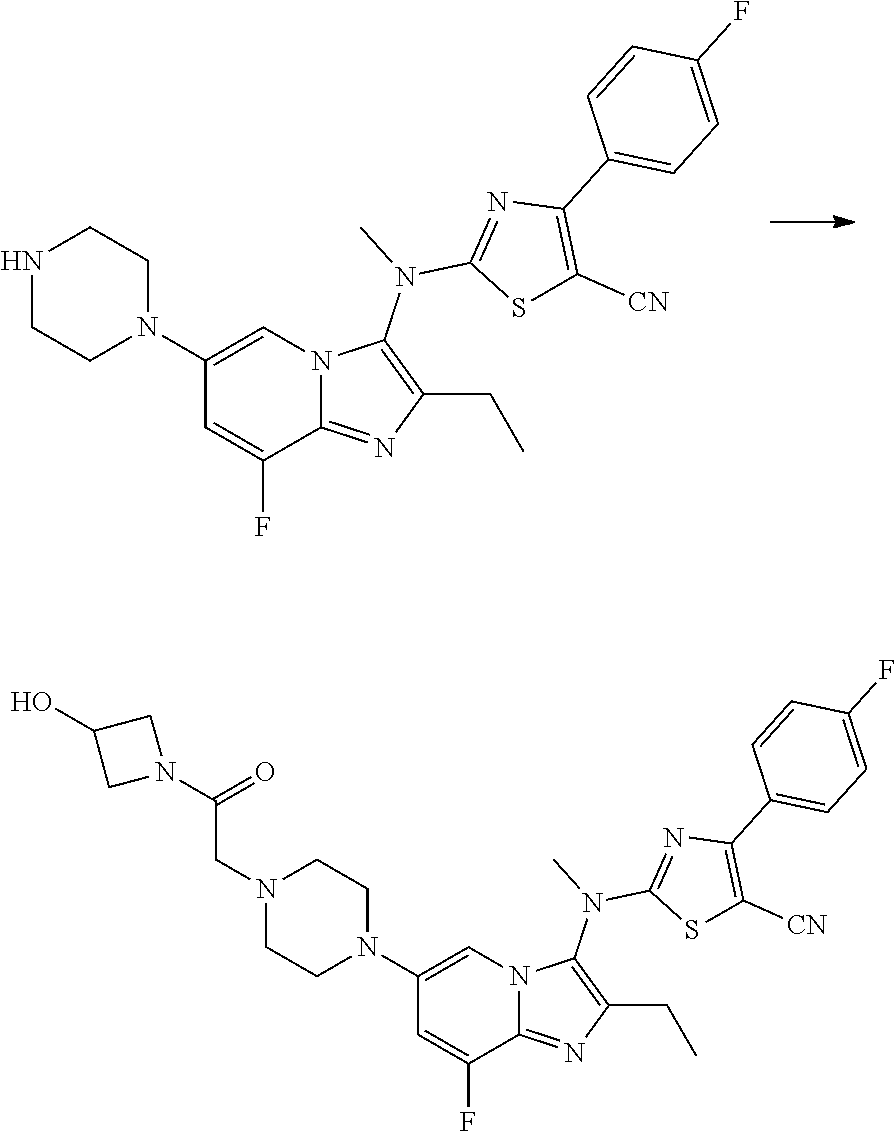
C1(N2CCNCC2)=CN2C(=NC(CC)=C2N(C)C2=NC(C3=CC=C(F)C=C3)=C([CN])S2)C(F)=C1.C1(N2CCN(CC(N3CC(O)C3)=O)CC2)=CN2C(=NC(CC)=C2N(C)C2=NC(C3=CC=C(F)C=C3)=C([CN])S2)C(F)=C1
